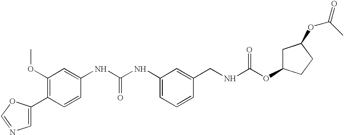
C1=C(C2=C(OC)C=C(NC(NC3=CC=CC(CNC(OC4CC(OC(=O)C)CC4)=O)=C3)=O)C=C2)OC=N1
